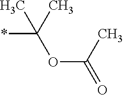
C(OC(C)=O)(*)(C)C
